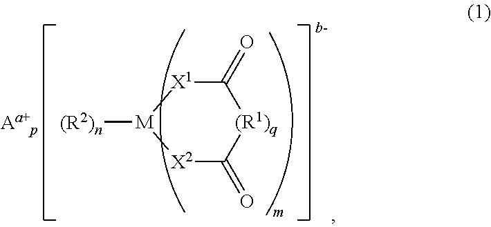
[X2]1C(=O)[(R1)q]C(=O)[X1][M]1[(R2)n]
